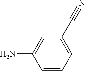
C1=C(C#N)C=C(N)C=C1
